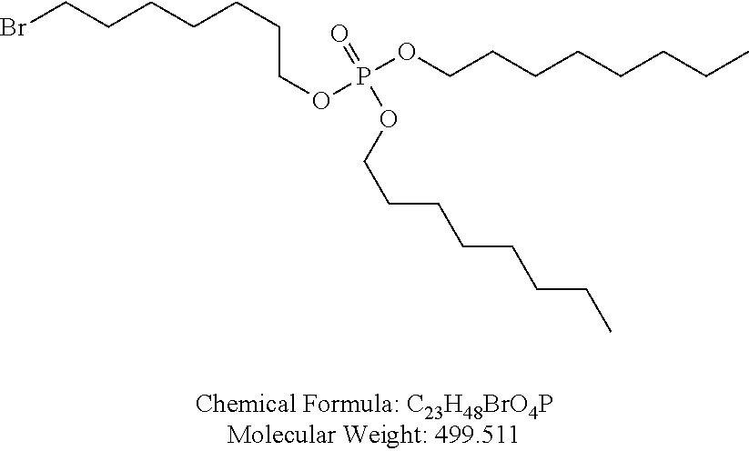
BrCCCCCCCOP(OCCCCCCCC)(=O)OCCCCCCCC
